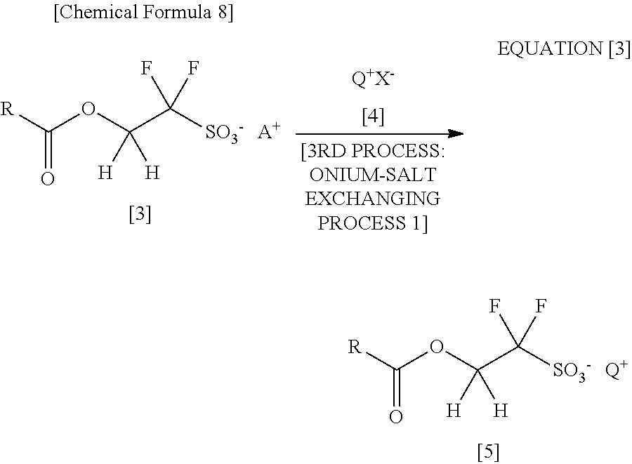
[R]C(OC(C([SO3-])(F)F)([H])[H])=O.[Q+].[R]C(OC(C([SO3-])(F)F)([H])[H])=O.[A+].[Q+X-]
